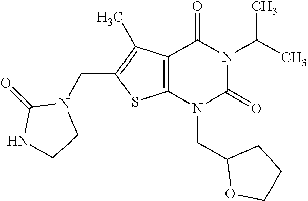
C12=C(N(CC3OCCC3)C(=O)N(C(C)C)C1=O)SC(CN1C(=O)NCC1)=C2C
